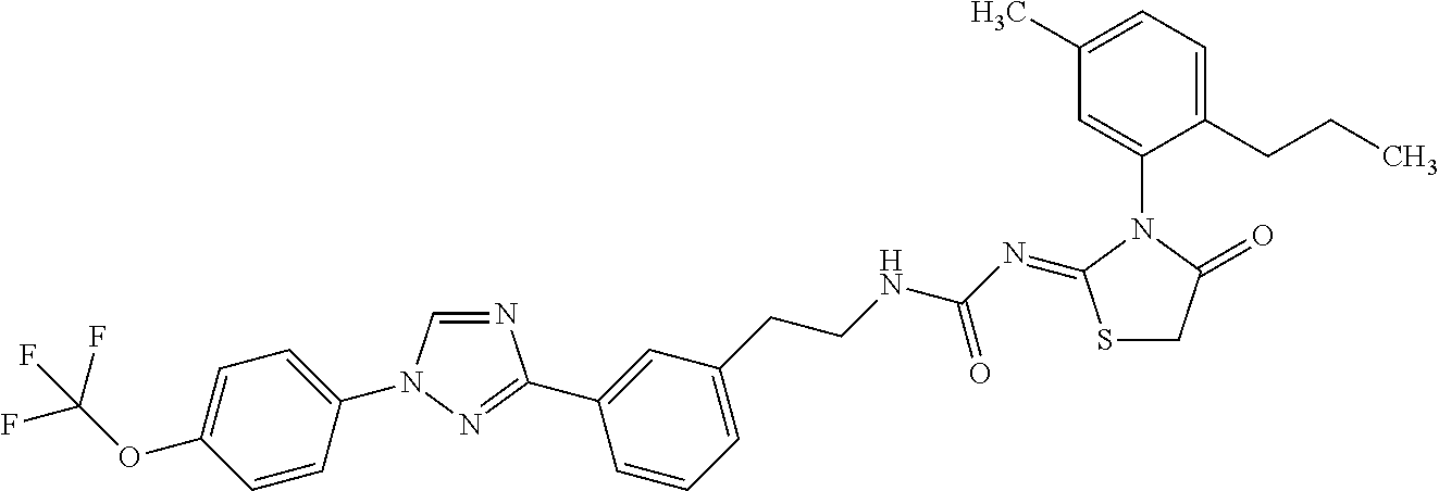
N1=CN(C2=CC=C(OC(F)(F)F)C=C2)N=C1C1=CC(CCNC(N=C2SCC(=O)N2C2=CC(C)=CC=C2CCC)=O)=CC=C1
